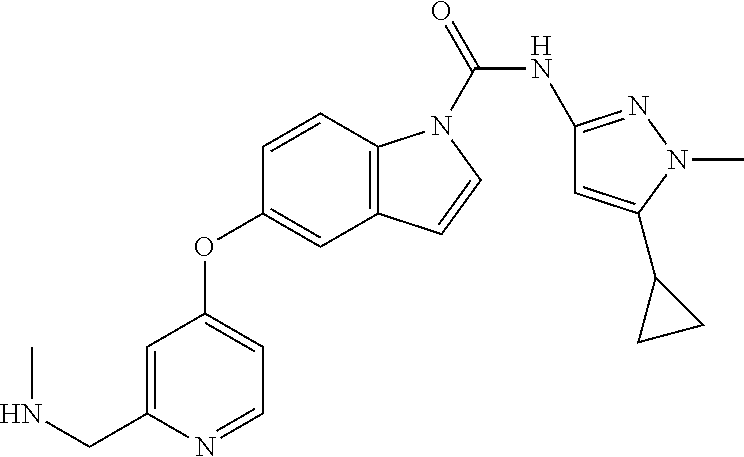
C1=CC2=C(C=C1OC1=CC=NC(CNC)=C1)C=CN2C(=O)NC1=NN(C)C(C2CC2)=C1
